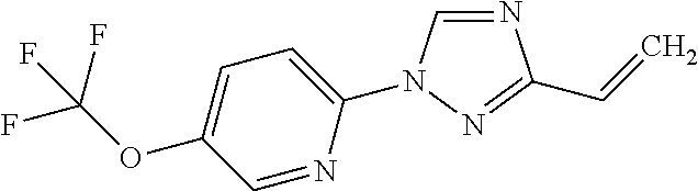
C1(N2C=NC(C=C)=N2)=CC=C(OC(F)(F)F)C=N1
